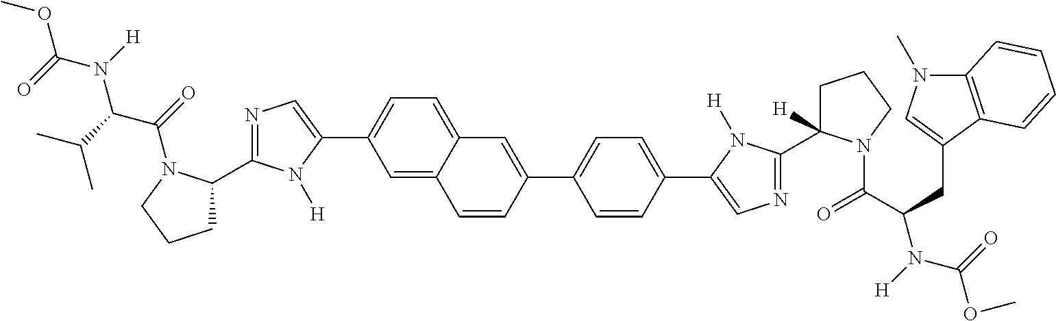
COC(=O)N(C(C(C)C)C(=O)N1C(C2=NC=C(C3=CC=C4C(=C3)C=CC(C3=CC=C(C5=CN=C(C6([H])CCCN6C(=O)C(N([H])C(=O)OC)CC6=CN(C)C7=C6C=CC=C7)N5[H])C=C3)=C4)N2[H])CCC1)[H]
